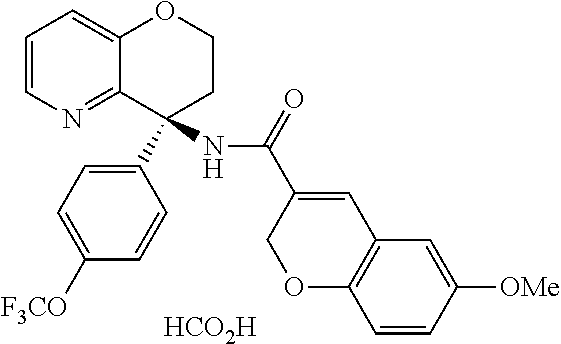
C1=CN=C2C(=C1)OCCC2(C1=CC=C([F3CO])C=C1)NC(=O)C1=CC2=C(OC1)C=CC([OMe])=C2.[HCO2H]
